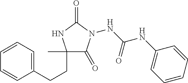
N(C(NC1=CC=CC=C1)=O)N1C(=O)C(C)(CCC2=CC=CC=C2)NC1=O
